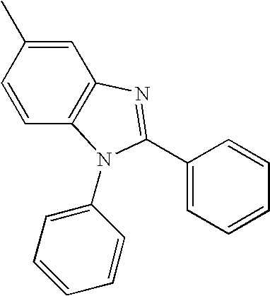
C1=C(C)C=CC2=C1N=C(C1=CC=CC=C1)N2C1=CC=CC=C1
